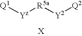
[Q1][Yz][R5a][Y2][Q2].[X]
